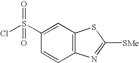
C12=C(C=C(S(=O)(Cl)=O)C=C1)SC([SMe])=N2
